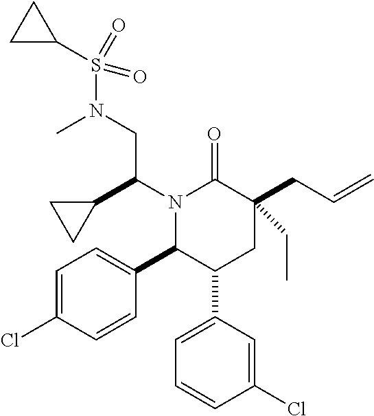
N1(C(C2CC2)CN(S(C2CC2)(=O)=O)C)C(C2=CC=C(Cl)C=C2)C(C2=CC=CC(Cl)=C2)CC(CC=C)(CC)C1=O
